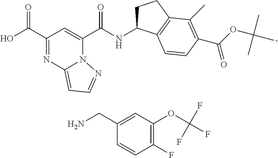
C1(C(O)=O)=NC2=CC=NN2C(C(NC2CCC3=C2C=CC(C(OC(C)(C)C)=O)=C3C)=O)=C1.C1(CN)=CC(OC(F)(F)F)=C(F)C=C1
